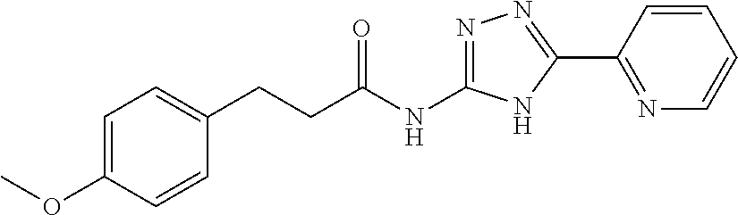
C(C(NC1=NN=C(C2=NC=CC=C2)N1)=O)CC1=CC=C(OC)C=C1
